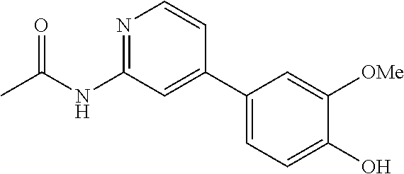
N1=C(NC(C)=O)C=C(C2=CC=C(O)C([OMe])=C2)C=C1
